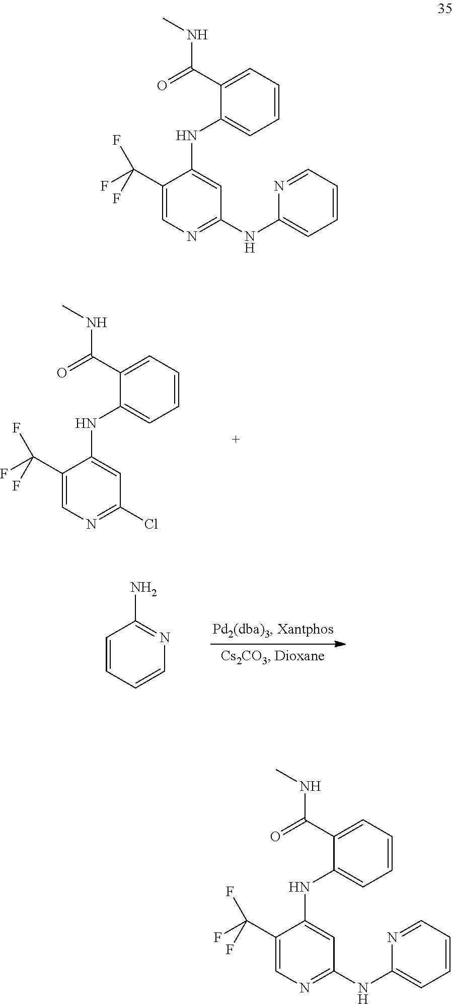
C1=CC=C(C(=O)NC)C(NC2=CC(Cl)=NC=C2C(F)(F)F)=C1.C1=CC=CN=C1N.C1=CC=C(C(=O)NC)C(NC2=CC(NC3=CC=CC=N3)=NC=C2C(F)(F)F)=C1.C1=CC=C(C(=O)NC)C(NC2=CC(NC3=CC=CC=N3)=NC=C2C(F)(F)F)=C1
